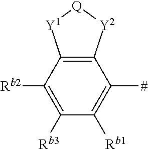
C1([Rb2])=C([Rb3])C([Rb1])=C([#])C2=C1[Y1][Q][Y2]2
